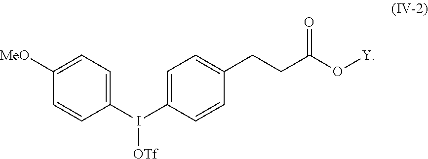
C1=C(I([OTf])C2=CC=C([MeO])C=C2)C=CC(CCC(=O)O[Y])=C1
